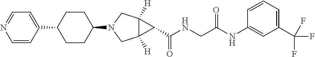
C12([H])C([H])(CN(C3CCC(C4=CC=NC=C4)CC3)C1)C2C(NCC(NC1=CC(C(F)(F)F)=CC=C1)=O)=O
